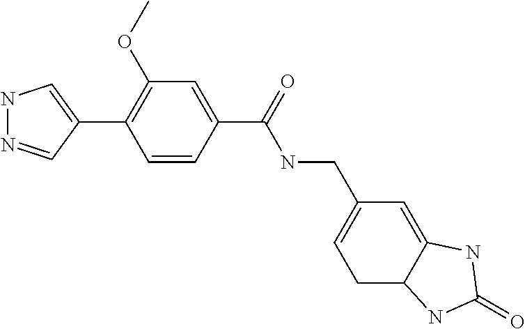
N1N=CC(C2=C(OC)C=C(C(NCC3=CCC4C(=C3)NC(=O)N4)=O)C=C2)=C1
